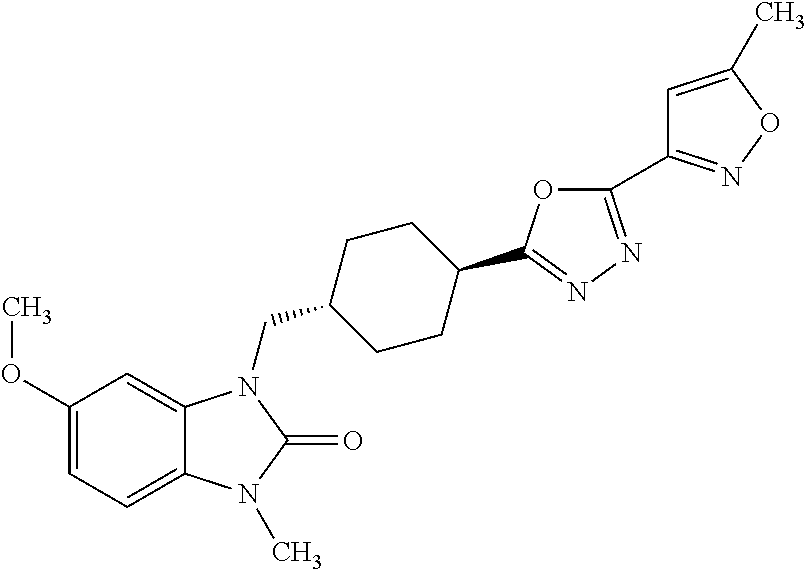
C1(OC)=CC=C2C(=C1)N(CC1CCC(C3=NN=C(C4=NOC(C)=C4)O3)CC1)C(=O)N2C
